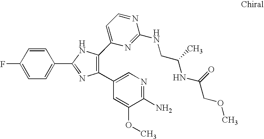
C1(F)=CC=C(C2=NC(C3=CN=C(N)C(OC)=C3)=C(C3=CC=NC(NCC(C)NC(COC)=O)=N3)N2)C=C1
